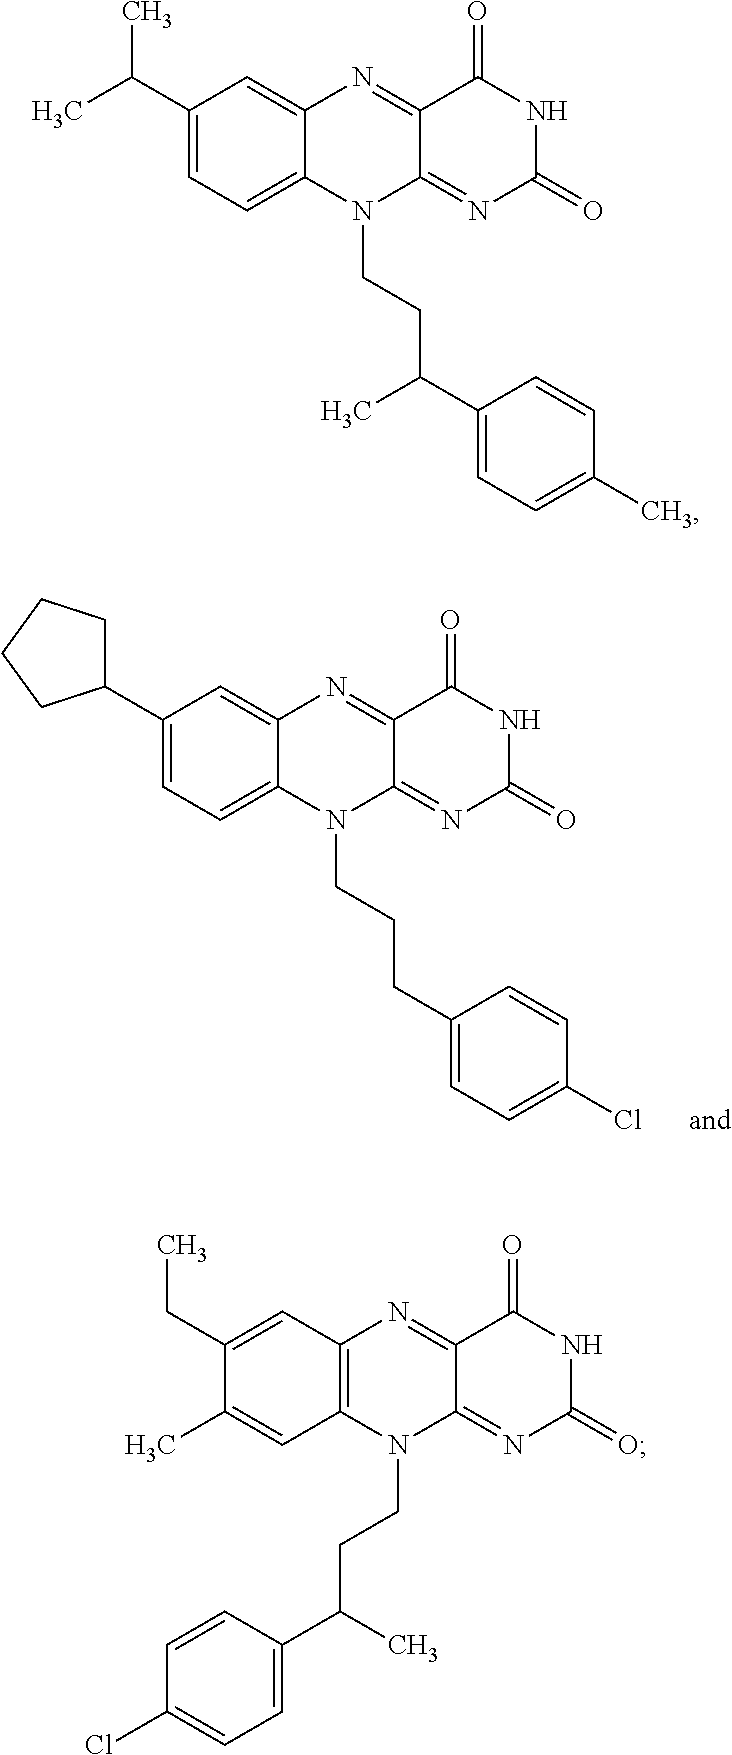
C1(C2CCCC2)=CC=C2C(=C1)N=C1C(=NC(=O)NC1=O)N2CCCC1=CC=C(Cl)C=C1.C1(C(C)C)=CC=C2C(=C1)N=C1C(=NC(=O)NC1=O)N2CCC(C1=CC=C(C)C=C1)C.C1(CC)=CC2=C(C=C1C)N(CCC(C)C1=CC=C(Cl)C=C1)C1=NC(=O)NC(=O)C1=N2
